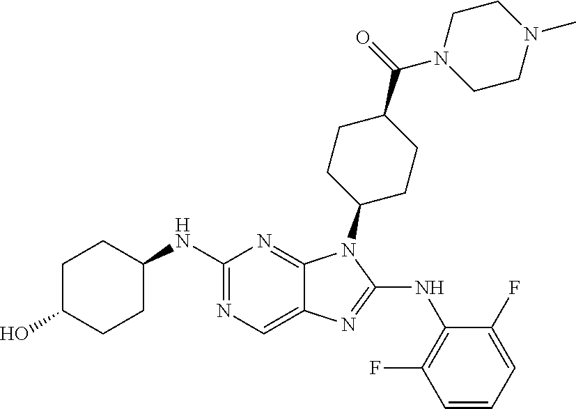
N1=C(NC2CCC(O)CC2)N=C2C(=C1)N=C(NC1=C(F)C=CC=C1F)N2C1CCC(C(N2CCN(C)CC2)=O)CC1
